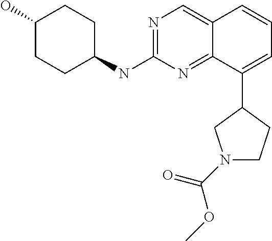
C1=C(C2CN(C(=O)OC)CC2)C2=NC(NC3CCC(O)CC3)=NC=C2C=C1
